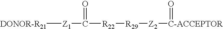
[DONOR-R21][Z1]C([R22][R29][Z2][C-ACCEPTOR]=O)=O
